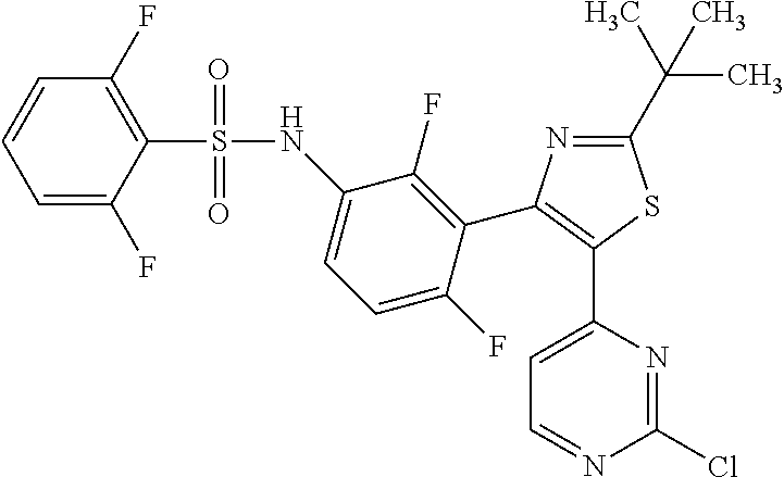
C1(C(C)(C)C)=NC(C2=C(F)C(NS(C3=C(F)C=CC=C3F)(=O)=O)=CC=C2F)=C(C2=CC=NC(Cl)=N2)S1
